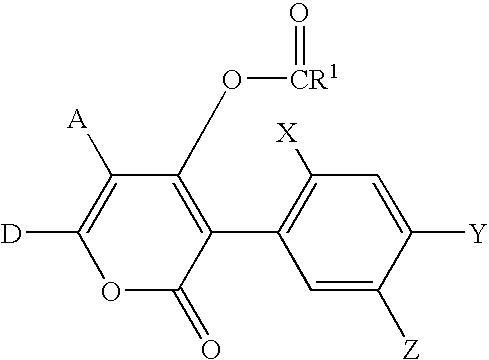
C1([A])=C([D])OC(=O)C(C2=C([X])C=C([Y])C([Z])=C2)=C1O[CR1]=O
